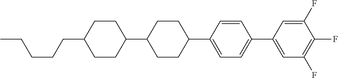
C1CC(CCCCC)CCC1C1CCC(C2=CC=C(C3=CC(F)=C(F)C(F)=C3)C=C2)CC1
